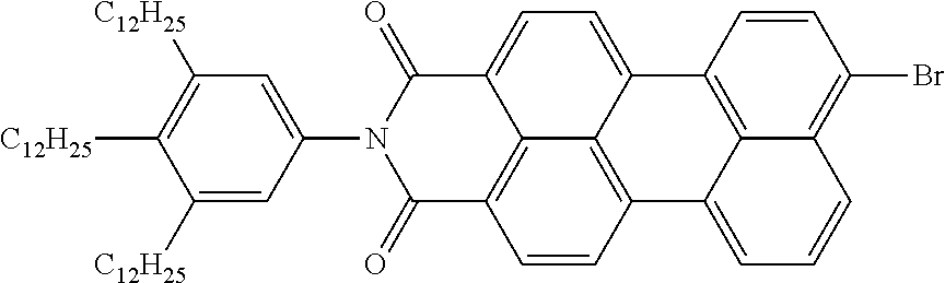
C1([C12H25])=CC(N2C(=O)C3=C4C(=CC=C5C4=C(C=C3)C3=CC=CC4=C(Br)C=CC5=C34)C2=O)=CC([C12H25])=C1[C12H25]
